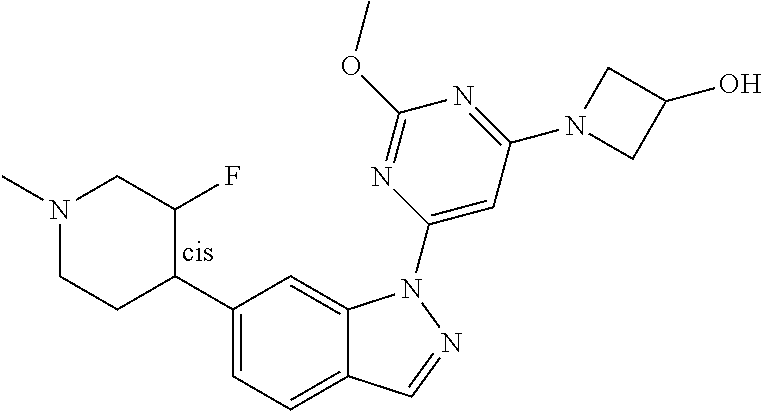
C1(C2C(F)CN(C)CC2)=CC=C2C(=C1)N(C1=CC(N3CC(O)C3)=NC(OC)=N1)N=C2
